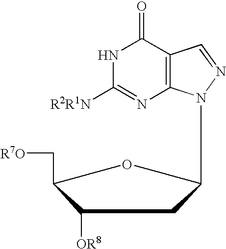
N1C([R2R1N])=NC2=C(C1=O)C=NN2C1CC([OR8])C(C[R7O])O1
